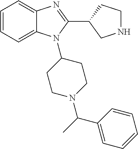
C1=CC=C2C(=C1)N=C(C1CNCC1)N2C1CCN(C(C2=CC=CC=C2)C)CC1
